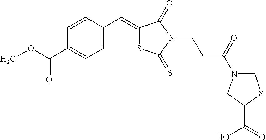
COC(=O)C1=CC=C(C=C2SC(=S)N(CCC(N3CSC(C(=O)O)C3)=O)C2=O)C=C1
